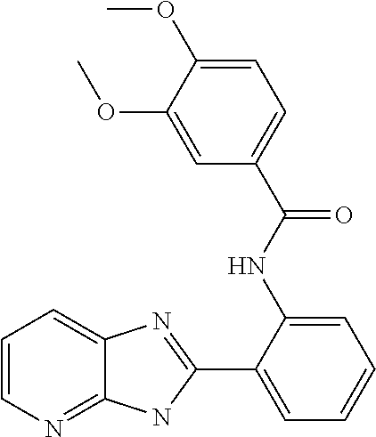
C1(NC(C2=CC=C(OC)C(OC)=C2)=O)=CC=CC=C1C1=NC2=CC=CN=C2N1
